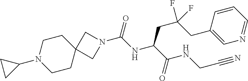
N1(C(NC(C(NCC#N)=O)CC(CC2=CN=CC=C2)(F)F)=O)CC2(C1)CCN(C1CC1)CC2
